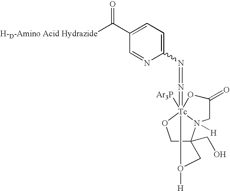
C1(N=N=[Tc]234([Ar3P])N([H])(C(CO)(CO2)CO3[H])CC(=O)O4)=CC=C(C([H-D-Amino Acid Hydrazide])=O)C=N1
